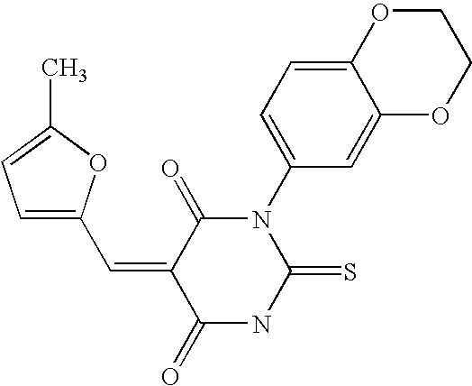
CC1=CC=C(C=C2C(=O)NC(=S)N(C3=CC=C4C(=C3)OCCO4)C2=O)O1
